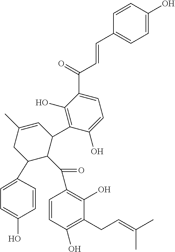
C(=O)(C1C(C2=C(O)C(C(C=CC3=CC=C(O)C=C3)=O)=CC=C2O)C=C(C)CC1C1=CC=C(O)C=C1)C1=C(O)C(CC=C(C)C)=C(O)C=C1
